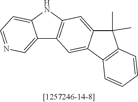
C12=CN=CC=C1NC1=C2C=C2C(=C1)C(C)(C)C1=C2C=CC=C1
